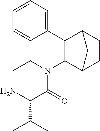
C1(N(CC)C(C(N)C(C)C)=O)C2CCC(C1C1=CC=CC=C1)C2
